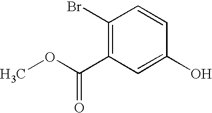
C1(Br)=C(C(OC)=O)C=C(O)C=C1
